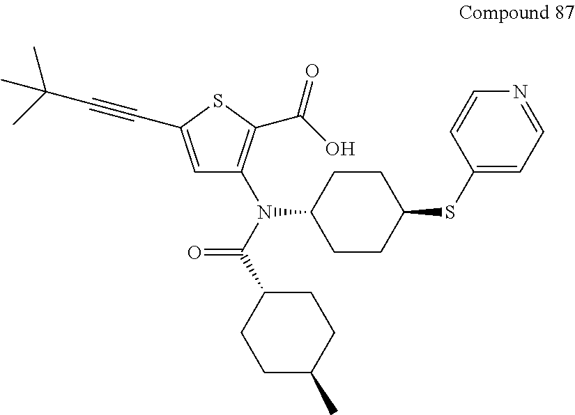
C1=C(C#CC(C)(C)C)SC(C(O)=O)=C1N(C(C1CCC(C)CC1)=O)C1CCC(SC2=CC=NC=C2)CC1
